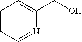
C1=CC=NC(CO)=C1
